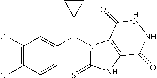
C1(Cl)=C(Cl)C=CC(C(N2C(=S)NC3=C2C(=O)NNC3=O)C2CC2)=C1
